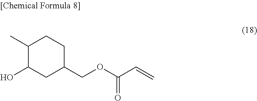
C1(C)C(O)CC(COC(C=C)=O)CC1
